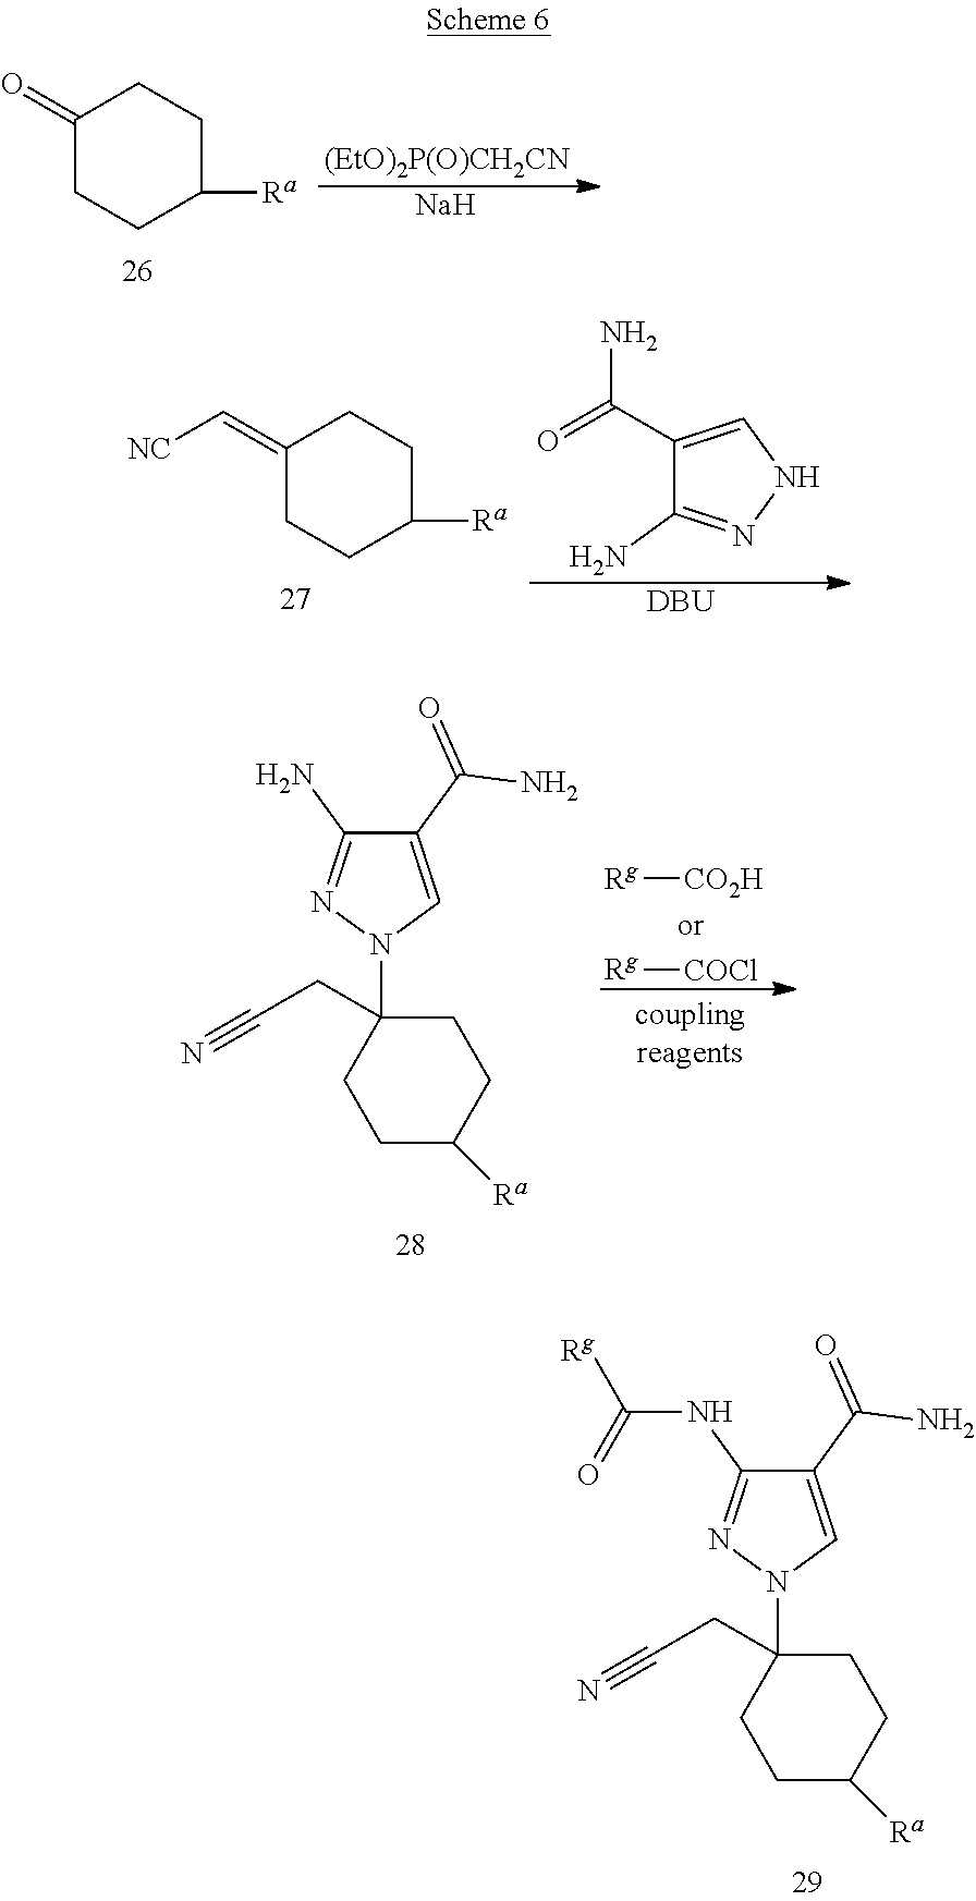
[(EtO)2P(O)CH2CN].[Na].C1(=O)CCC([Ra])CC1.C1(C(=O)N)=CNN=C1N.C1(=C[NC])CCC([Ra])CC1.[DBU].[Rg][CO2H].[Rg][COCl].C1(N)=NN(C2(CC#N)CCC([Ra])CC2)C=C1C(=O)N.C1(NC([Rg])=O)=NN(C2(CC#N)CCC([Ra])CC2)C=C1C(=O)N
